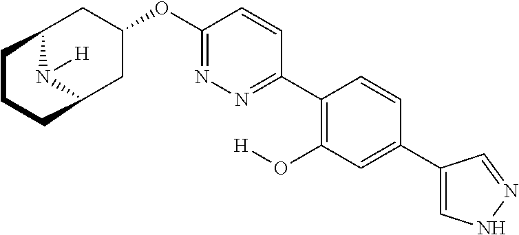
C12N([H])C(CC(OC3=NN=C(C4=C(O[H])C=C(C5=CNN=C5)C=C4)C=C3)C1)CCC2
